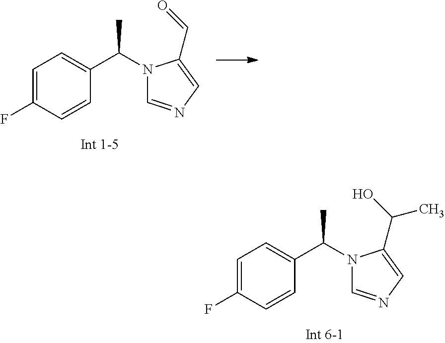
C1=C(F)C=CC(C(N2C=NC=C2C=O)C)=C1.C1=C(F)C=CC(C(N2C=NC=C2C(C)O)C)=C1
